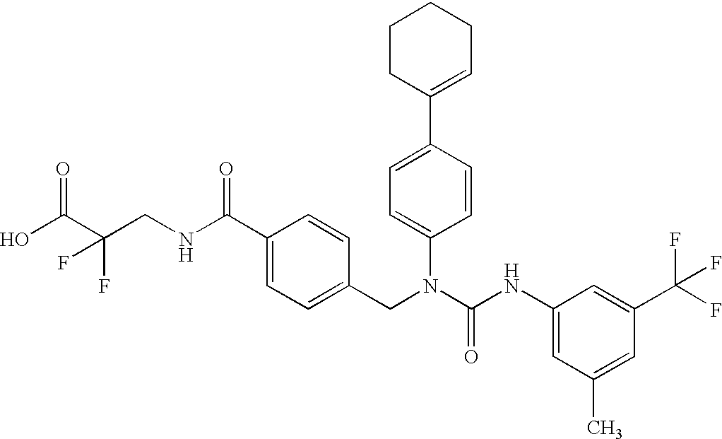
OC(C(CNC(C1=CC=C(CN(C(NC2=CC(C)=CC(C(F)(F)F)=C2)=O)C2=CC=C(C3=CCCCC3)C=C2)C=C1)=O)(F)F)=O
